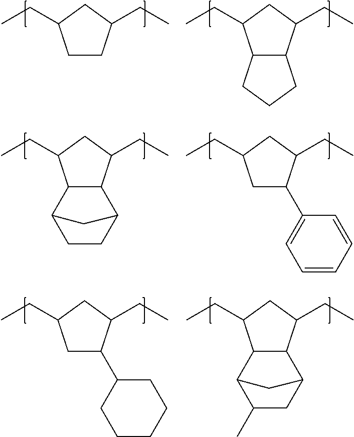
C1CC(CC)CC1CC.C12C(C(CC)CC1CC)CCC2.C12C(C(CC)CC1CC)C1CCC2C1.C1C(C2=CC=CC=C2)C(CC)CC1CC.C1C(C2CCCCC2)C(CC)CC1CC.C12C(C(CC)CC1CC)C1CC(C)C2C1
